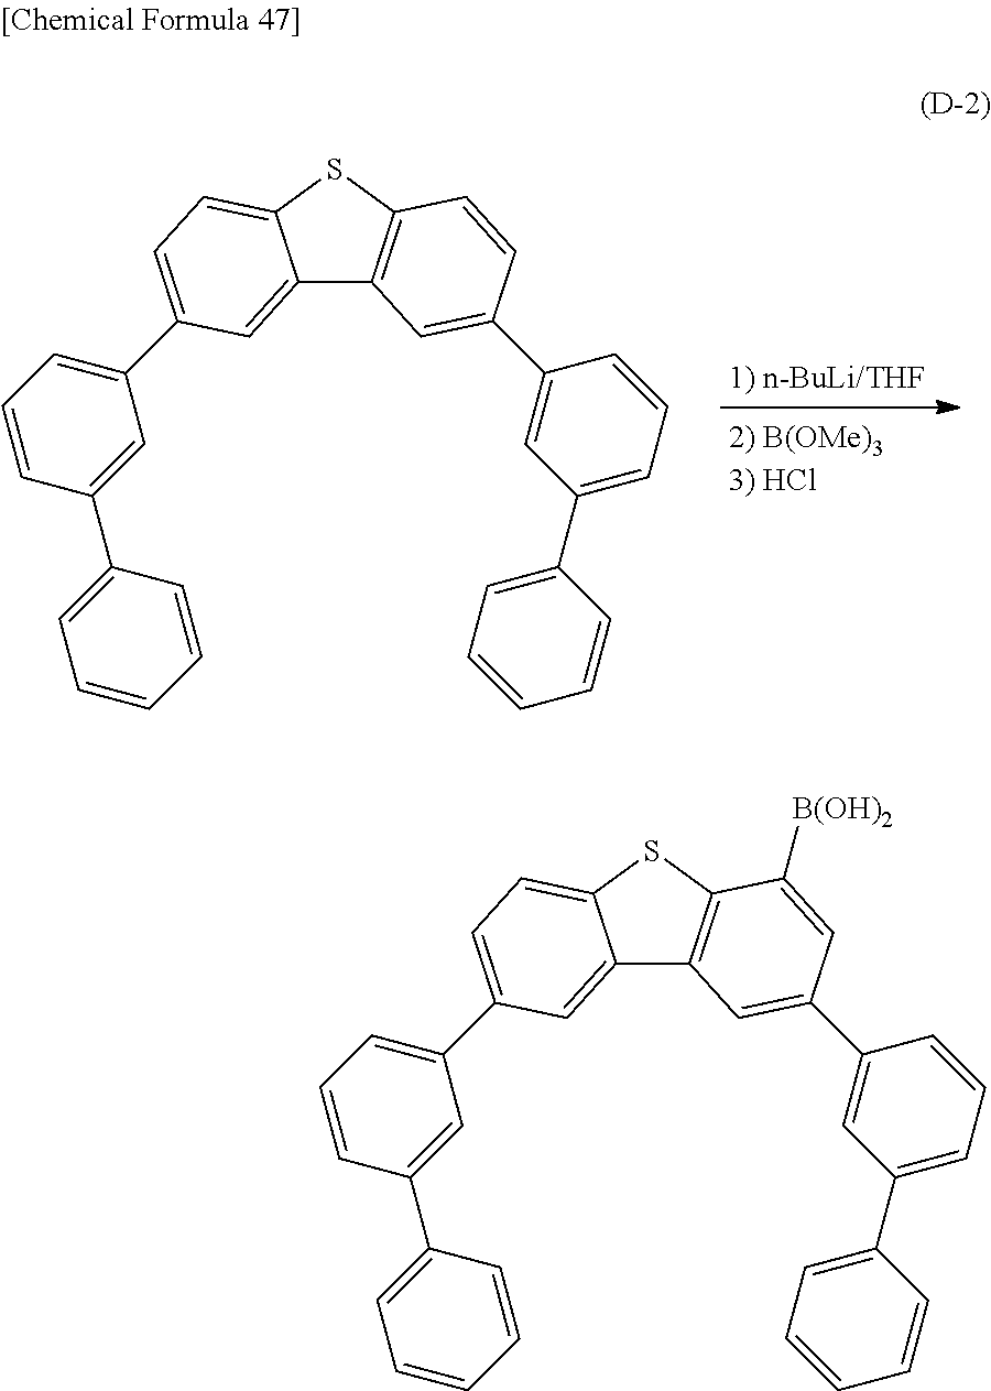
C12=CC(C3=CC=CC(C4=CC=CC=C4)=C3)=CC=C1SC1=C2C=C(C2=CC(C3=CC=CC=C3)=CC=C2)C=C1.C12=CC(C3=CC=CC(C4=CC=CC=C4)=C3)=CC=C1SC1=C2C=C(C2=CC(C3=CC=CC=C3)=CC=C2)C=C1[B(OH)2]
